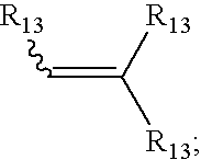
C(=C([R13])[R13])[R13]
